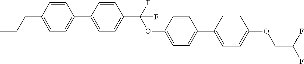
C1=C(C2=CC=C(CCC)C=C2)C=CC(C(F)(OC2=CC=C(C3=CC=C(OC=C(F)F)C=C3)C=C2)F)=C1
